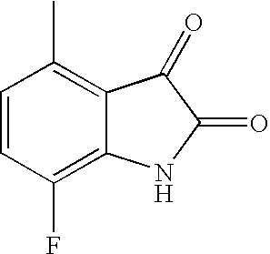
C1=CC(F)=C2C(=C1C)C(=O)C(=O)N2
